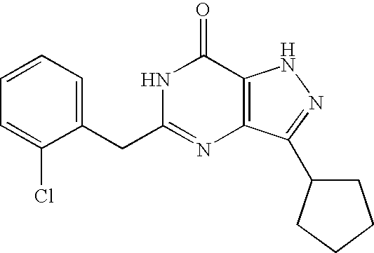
C1=C(CC2=NC3=C(C(=O)N2)NN=C3C2CCCC2)C(Cl)=CC=C1
